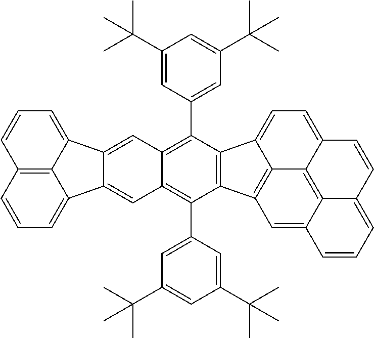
C12=C3C(=CC=C1)C1=CC4=C(C5=CC(C(C)(C)C)=CC(C(C)(C)C)=C5)C5=C(C6=CC=C7C8=C9C(=CC5=C86)C=CC=C9C=C7)C(C5=CC(C(C)(C)C)=CC(C(C)(C)C)=C5)=C4C=C1C3=CC=C2
